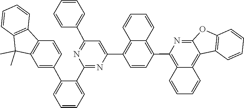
C1=CC2=C(C=C1)C1=C(C2(C)C)C=C(C2=CC=CC=C2C2=NC(C3=C4C=CC=CC4=C(C4=C5C=CC=CC5=C5C6=C(C=CC=C6)OC5=N4)C=C3)=CC(C3=CC=CC=C3)=N2)C=C1
